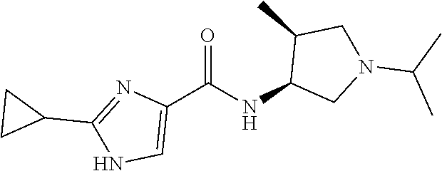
C1(C(NC2CN(C(C)C)CC2C)=O)=CNC(C2CC2)=N1
